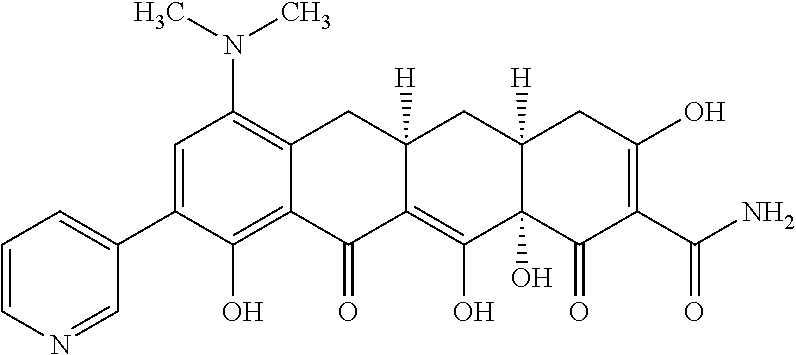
C1(C2=CC(N(C)C)=C3C(=C2O)C(=O)C2=C(O)C4(O)C([H])(CC2([H])C3)CC(O)=C(C(N)=O)C4=O)=CC=CN=C1
